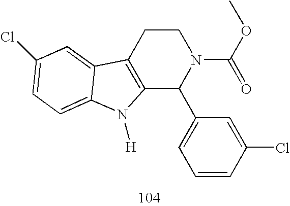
C12=C(CCN(C(=O)OC)C1C1=CC=CC(Cl)=C1)C1=CC(Cl)=CC=C1N2[H]
